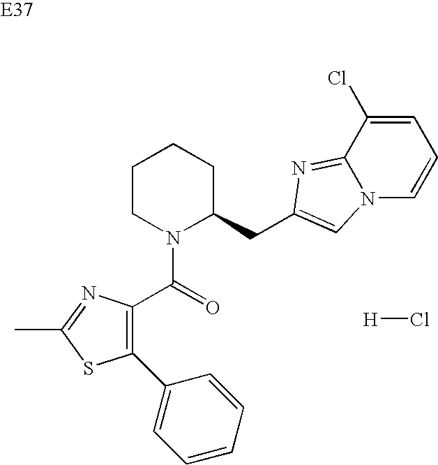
C1=CC=CC(C2=C(C(=O)N3C(CC4=CN5C=CC=C(Cl)C5=N4)CCCC3)N=C(C)S2)=C1.[H]Cl
